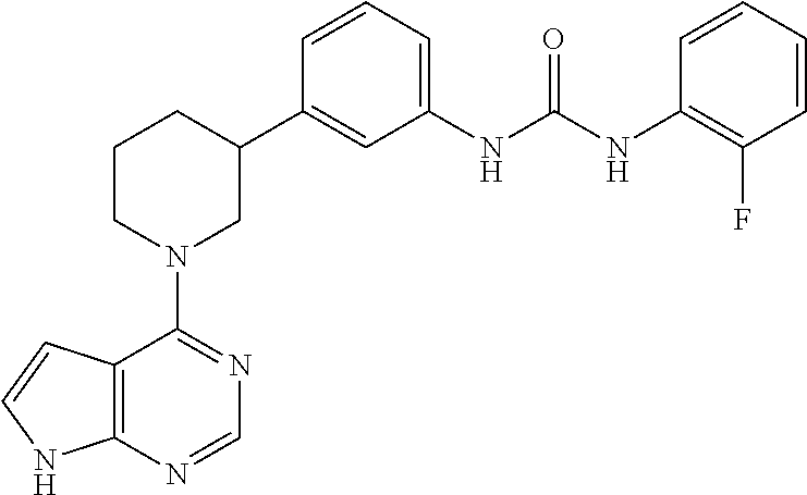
C12=C(N=CN=C1N1CC(C3=CC(NC(NC4=C(F)C=CC=C4)=O)=CC=C3)CCC1)NC=C2
